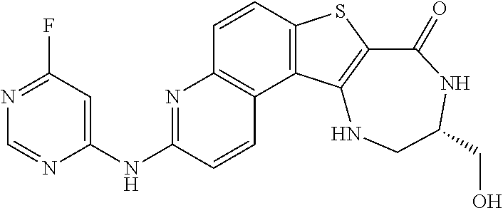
C1=CC2=C(C3=C1N=C(NC1=CC(F)=NC=N1)C=C3)C1=C(S2)C(=O)NC(CO)CN1
